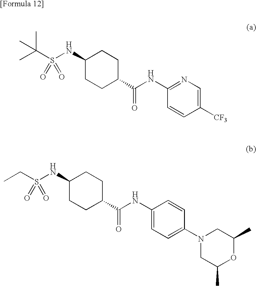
C1=CC([CF3])=CN=C1NC(C1CCC(NS(C(C)(C)C)(=O)=O)CC1)=O.C1=C(NC(C2CCC(NS(CC)(=O)=O)CC2)=O)C=CC(N2CC(C)OC(C)C2)=C1
